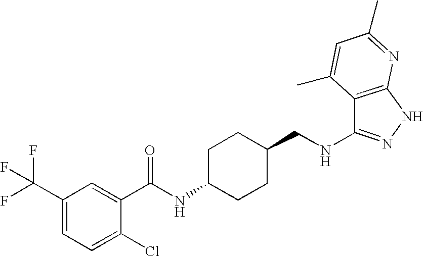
C12=C(NN=C1NCC1CCC(NC(=O)C3=CC(C(F)(F)F)=CC=C3Cl)CC1)N=C(C)C=C2C
